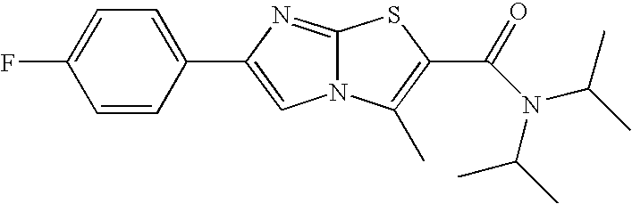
C1=CC(C2=CN3C(=N2)SC(C(=O)N(C(C)C)C(C)C)=C3C)=CC=C1F
